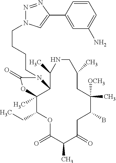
O1C(=O)C(C)C(=O)CC(B)C([OCH3])(C)CC(C)CNC(C)C2C(C)(C1CC)OC(=O)N2CCCCN1N=NC(C2=CC(N)=CC=C2)=C1
